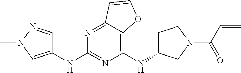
C1(NC2CCN(C(C=C)=O)C2)=C2C(=NC(NC3=CN(C)N=C3)=N1)C=CO2
